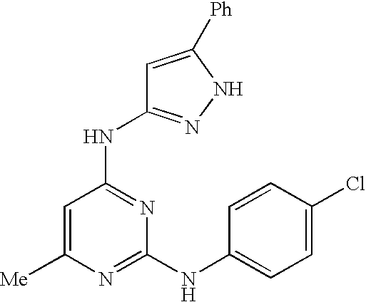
[Me]C1=CC(NC2=NNC([Ph])=C2)=NC(NC2=CC=C(Cl)C=C2)=N1
